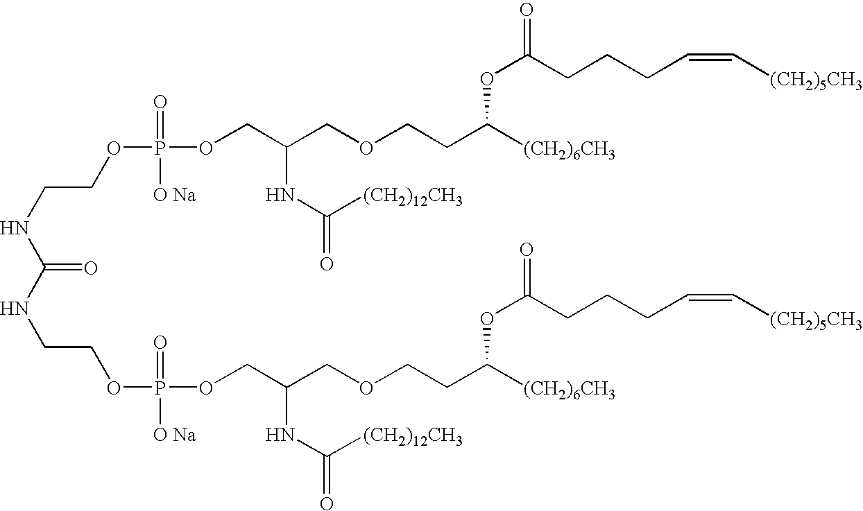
C(CNC(=O)NCCOP(OCC(COCCC([(CH2)6CH3])OC(CCCC=C[(CH2)5CH3])=O)NC(=O)[(CH2)12CH3])(=O)[O Na])OP(OCC(COCCC([(CH2)6CH3])OC(CCCC=C[(CH2)5CH3])=O)NC(=O)[(CH2)12CH3])(=O)[O Na]
